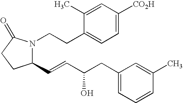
C1(C=CC(O)CC2=CC=CC(C)=C2)N(CCC2=CC=C([CO2H])C=C2C)C(=O)CC1
